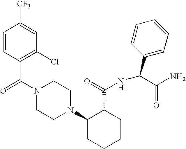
C(N1CCN(C2CCCCC2C(=O)NC(C2=CC=CC=C2)C(N)=O)CC1)(=O)C1=C(Cl)C=C([CF3])C=C1
